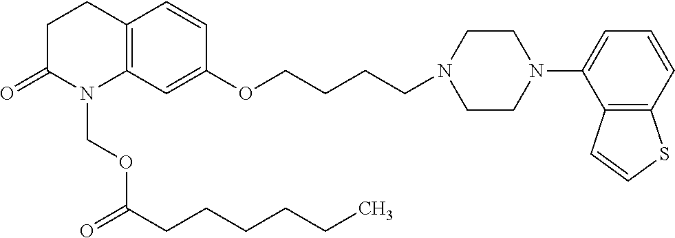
C12=C(C=C(OCCCCN3CCN(C4=CC=CC5=C4C=CS5)CC3)C=C1)N(COC(=O)CCCCCC)C(=O)CC2
